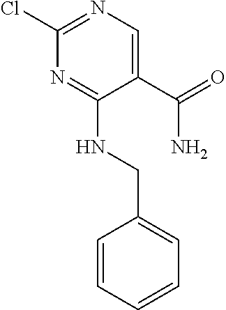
C1(Cl)=NC=C(C(=O)N)C(NCC2=CC=CC=C2)=N1
